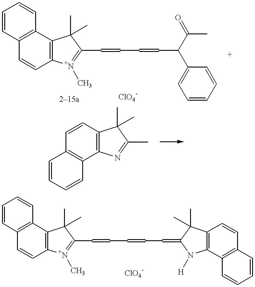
C1=CC2=C(C=C1)C1=C(C=C2)[N+](C)=C(C=CC=CC(C2=CC=CC=C2)C(C)=O)C1(C)C.C1=CC2=C(C=C1)C1=C(C=C2)[N+](C)=C(C=CC=CC=C2N([H])C3=C(C2(C)C)C=CC2=C3C=CC=C2)C1(C)C.C1=CC=CC2=C1C=CC1=C2N=C(C)C1(C)C
